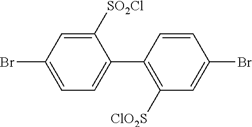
C1=C(Br)C=C([SO2Cl])C(C2=C([ClO2S])C=C(Br)C=C2)=C1
